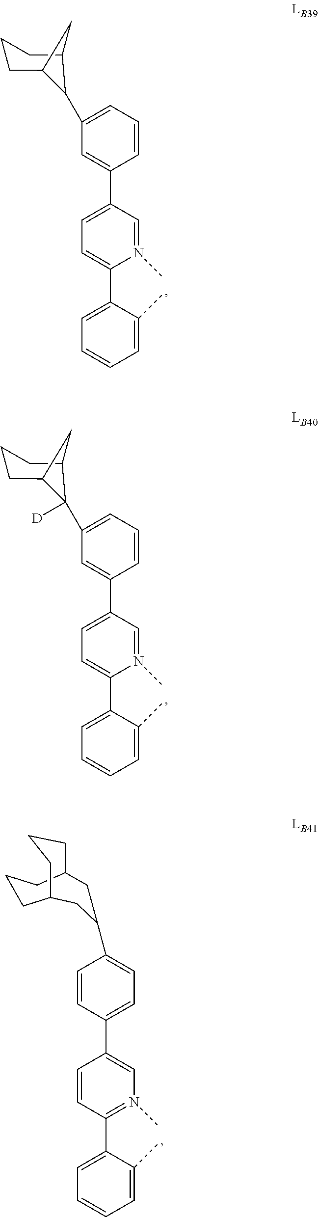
C1(C2=CC=C(C3=CC(C4C5CCCC4C5)=CC=C3)C=N2C)=CC=CC=C1C.C1(C2=CC=C(C3=CC(C4([D])C5CCCC4C5)=CC=C3)C=N2C)=CC=CC=C1C.C1(C2=N(C)C=C(C3=CC=C(C4CC5CCCC(CCC5)C4)C=C3)C=C2)=CC=CC=C1C
